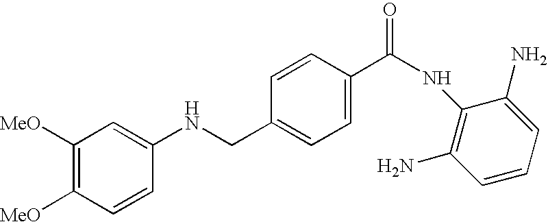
N(CC1=CC=C(C(NC2=C(N)C=CC=C2N)=O)C=C1)C1=CC([MeO])=C([MeO])C=C1
